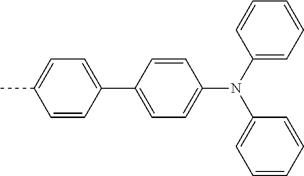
C1=C(C2=CC=C(C)C=C2)C=CC(N(C2=CC=CC=C2)C2=CC=CC=C2)=C1
